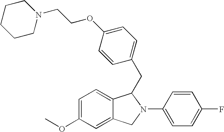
C1=C(OC)C=C2C(=C1)C(CC1=CC=C(OCCN3CCCCC3)C=C1)N(C1=CC=C(F)C=C1)C2
